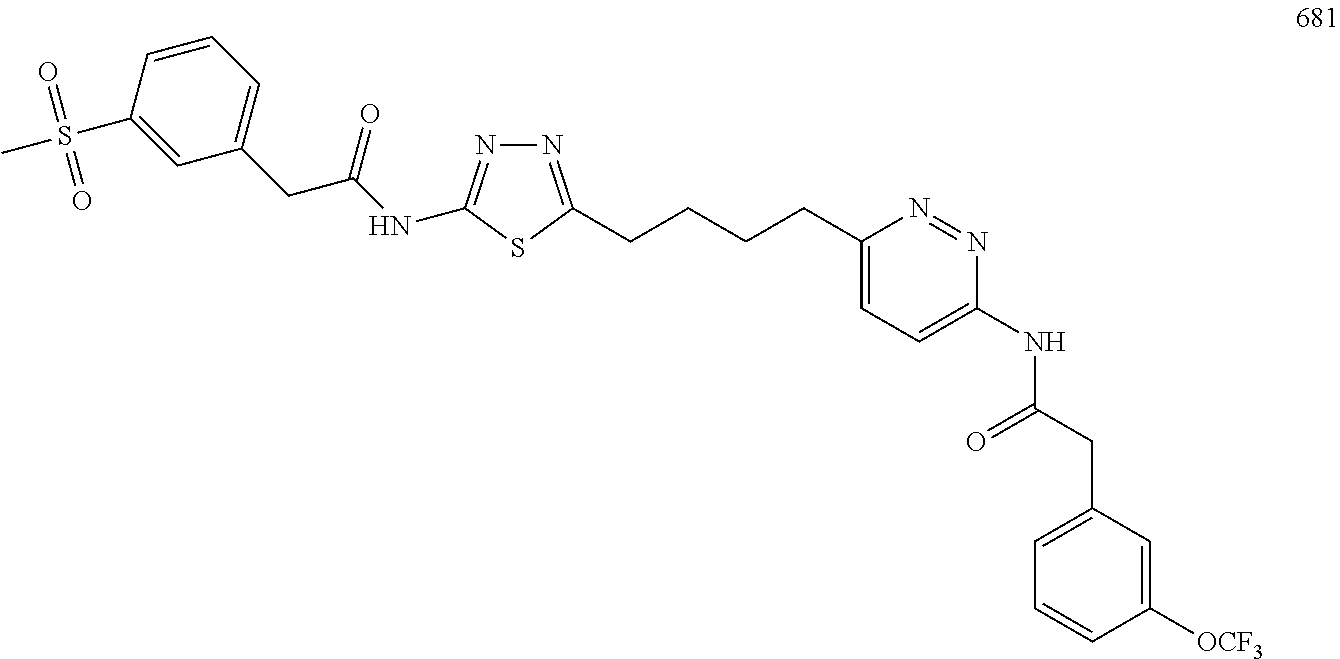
N1=C(CCCCC2=CC=C(NC(CC3=CC=CC([OCF3])=C3)=O)N=N2)SC(NC(CC2=CC=CC(S(C)(=O)=O)=C2)=O)=N1
